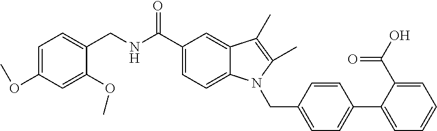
C1=C(C2=CC=C(CN3C4=CC=C(C(=O)NCC5=CC=C(OC)C=C5OC)C=C4C(C)=C3C)C=C2)C(C(O)=O)=CC=C1
